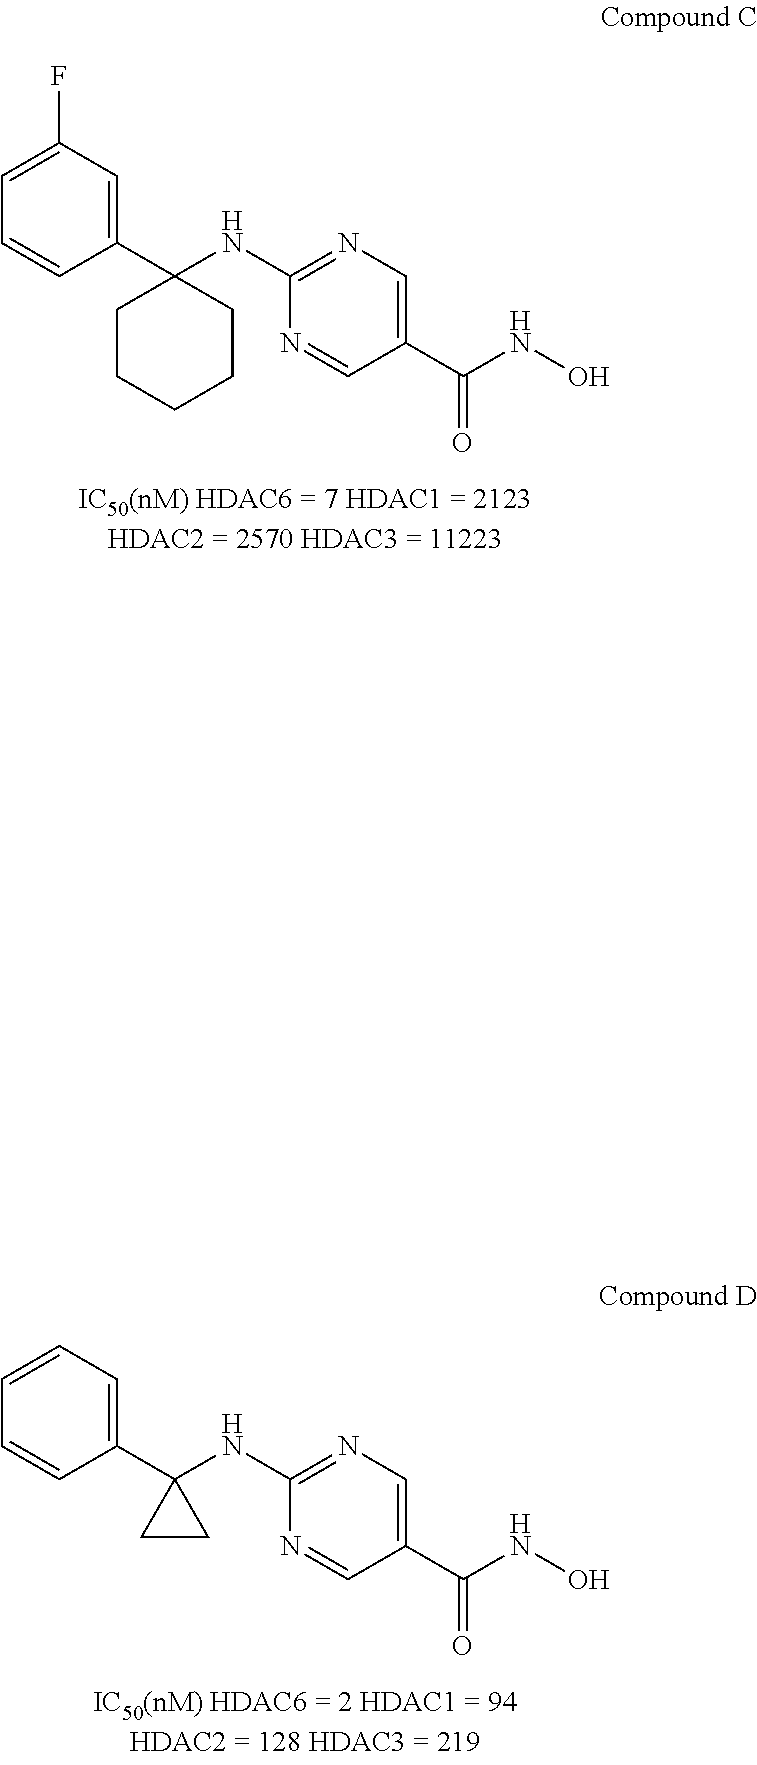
C1CCC(C2=CC(F)=CC=C2)(NC2=NC=C(C(NO)=O)C=N2)CC1.C1(C2=CC=CC=C2)(NC2=NC=C(C(NO)=O)C=N2)CC1
